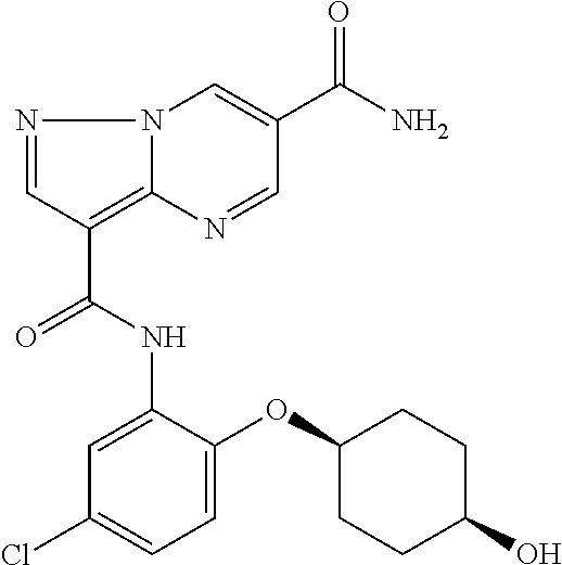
N1=CC(C(=O)NC2=CC(Cl)=CC=C2OC2CCC(O)CC2)=C2N1C=C(C(=O)N)C=N2
